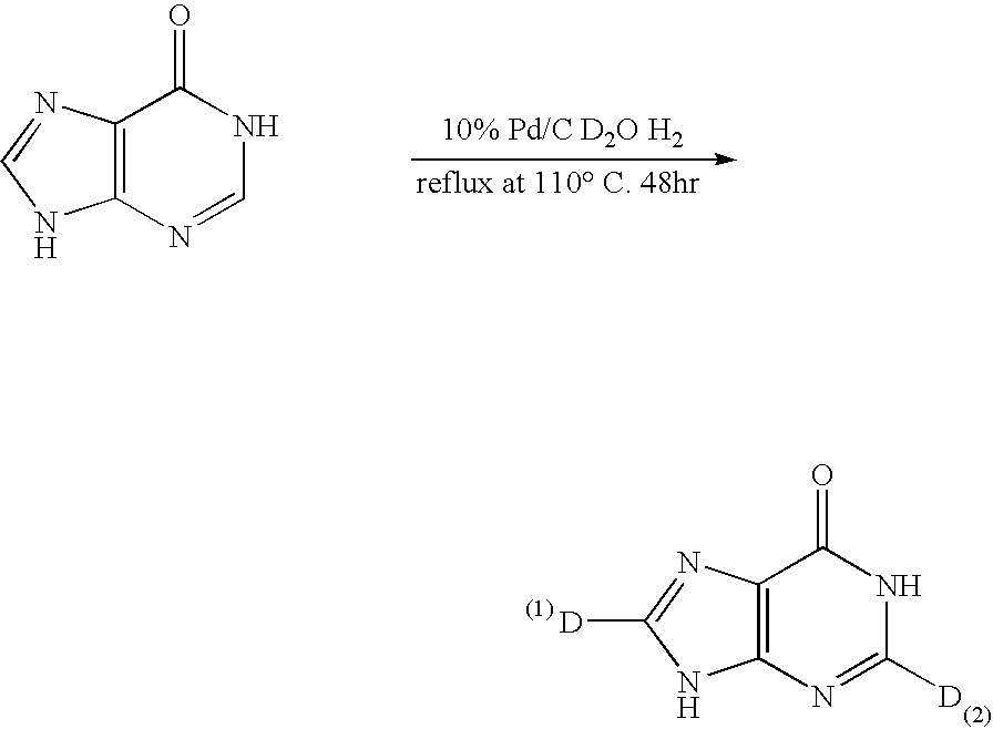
C12=C(N=CNC1=O)NC=N2.C12=C(N=C([D])NC1=O)NC([D])=N2
